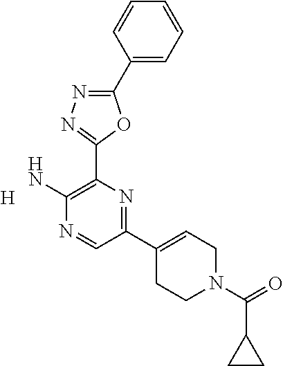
[H].C1(C2=CCN(C(=O)C3CC3)CC2)=NC(C2=NN=C(C3=CC=CC=C3)O2)=C(N)N=C1
